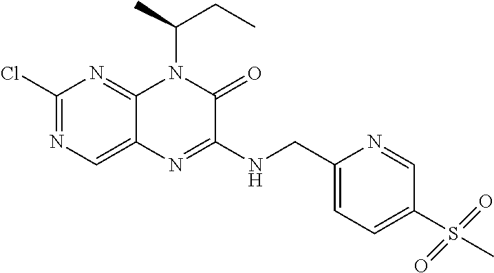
C1(Cl)=NC=C2C(=N1)N(C(C)CC)C(=O)C(NCC1=CC=C(S(C)(=O)=O)C=N1)=N2
